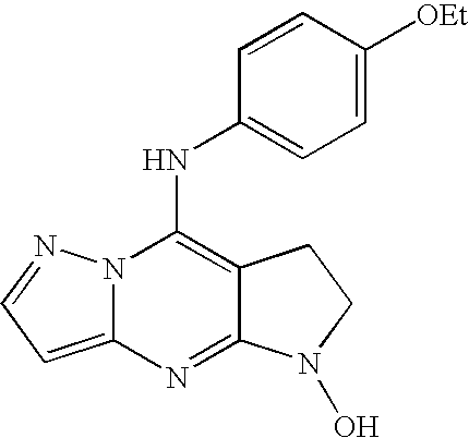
N12C(=CC=N1)N=C1C(=C2NC2=CC=C([OEt])C=C2)CCN1O
